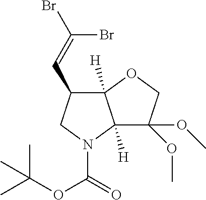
C12([H])C(C=C(Br)Br)CN(C(=O)OC(C)(C)C)C1([H])C(OC)(OC)CO2
